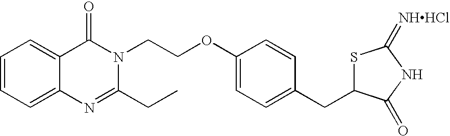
C12=CC=CC=C1N=C(CC)N(CCOC1=CC=C(CC3SC(=[NHHCl])NC3=O)C=C1)C2=O
